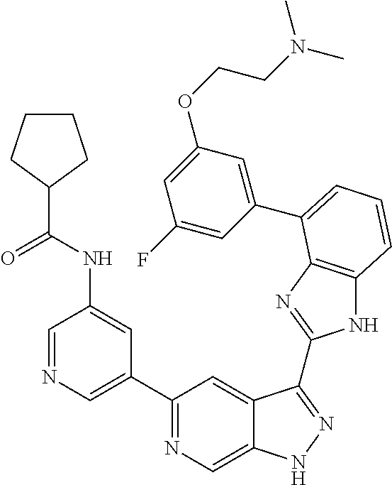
C1(C2=NC=C3C(=C2)C(C2=NC4=C(N2)C=CC=C4C2=CC(OCCN(C)C)=CC(F)=C2)=NN3)=CN=CC(NC(=O)C2CCCC2)=C1
